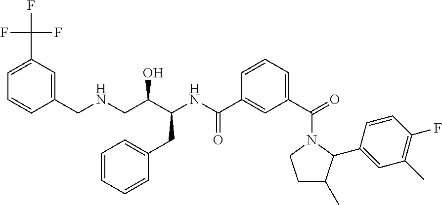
FC(C1=CC=CC(CNCC(C(NC(C2=CC(C(=O)N3CCC(C)C3C3=CC(C)=C(F)C=C3)=CC=C2)=O)CC2=CC=CC=C2)O)=C1)(F)F
